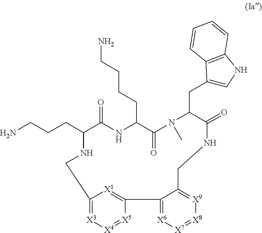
C(C1C(=O)NC(CCCCN)C(=O)N(C)C(CC2=CNC3=C2C=CC=C3)C(=O)NCC2=[X9][X8]=[X7][X6]=C2C2=[X1]C(=[X3][X4]=[X5]2)CN1)CCN
